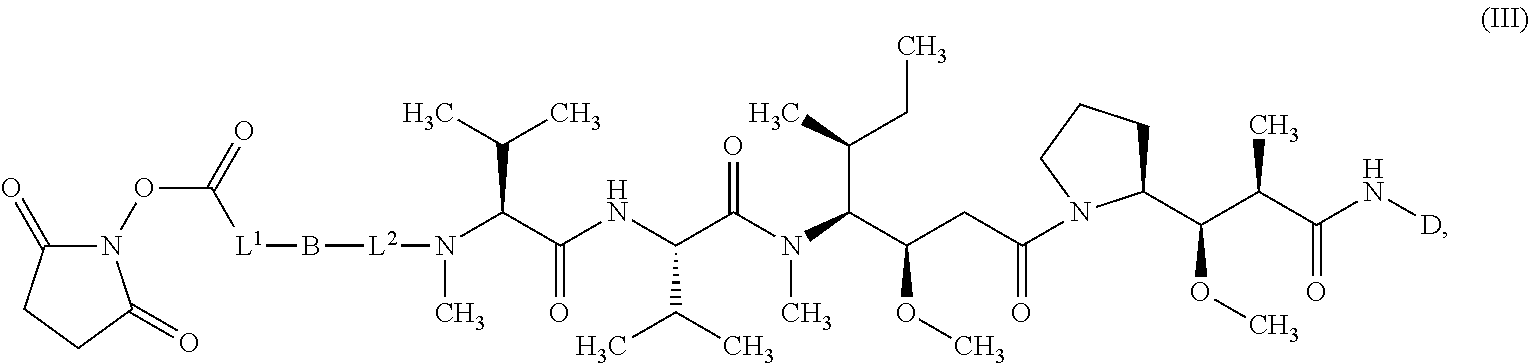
C([L1]B[L2]N(C)C(C(NC(C(N(C(C(CC(N1C(C(C(C(N[D])=O)C)OC)CCC1)=O)OC)C(C)CC)C)=O)C(C)C)=O)C(C)C)(ON1C(=O)CCC1=O)=O
